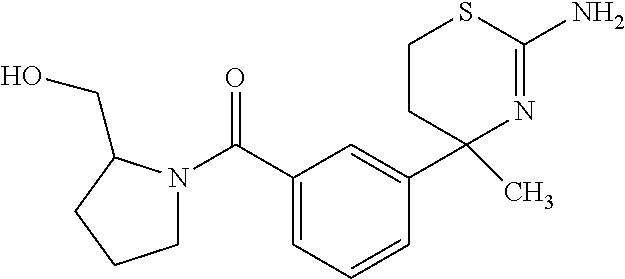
C1(C(=O)N2CCCC2CO)=CC=CC(C2(C)N=C(N)SCC2)=C1
